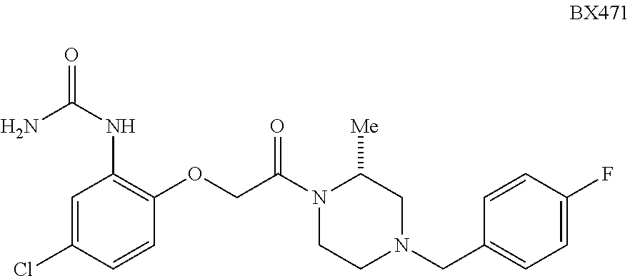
C1=C(Cl)C=CC(OCC(N2CCN(CC3=CC=C(F)C=C3)CC2[Me])=O)=C1NC(=O)N
